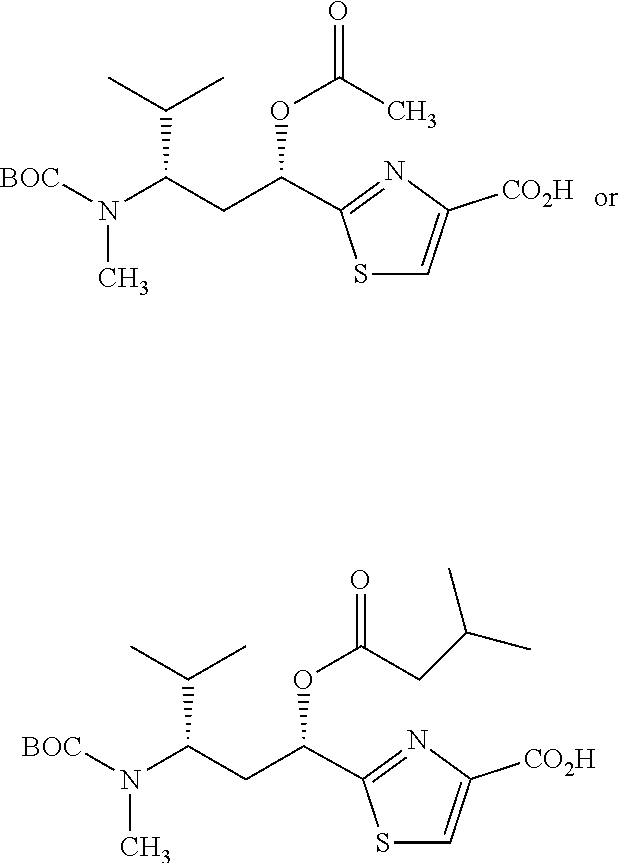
N(C)(C(CC(OC(C)=O)C1=NC([CO2H])=CS1)C(C)C)[BOC].N(C)(C(CC(OC(CC(C)C)=O)C1=NC([CO2H])=CS1)C(C)C)[BOC]
